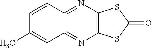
C12=C(N=C3C(=N1)C=C(C)C=C3)SC(=O)S2
